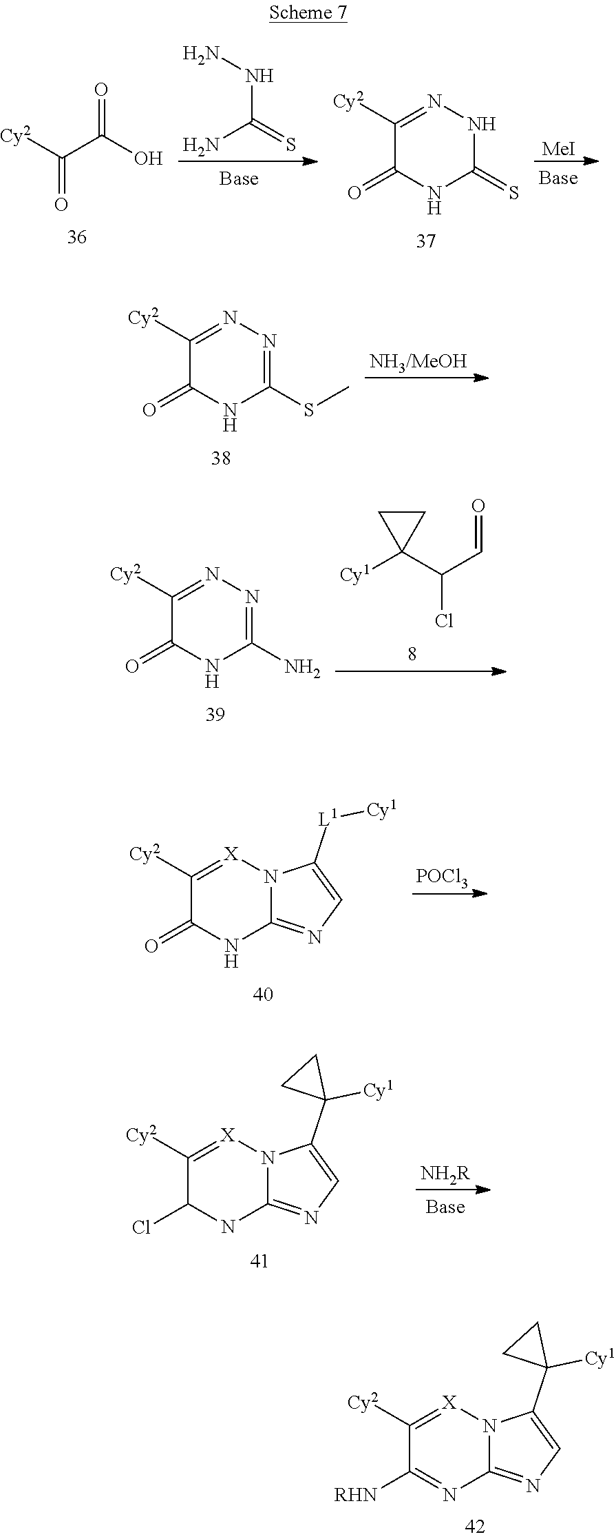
NC(=S)NN.[Cy2]C(C(O)=O)=O.[MeI].C1(=O)NC(=S)NN=C1[Cy2].[NH3/MeOH].C1(=O)NC(SC)=NN=C1[Cy2].[Cy1]C1(C(C=O)Cl)CC1.C1(=O)NC(N)=NN=C1[Cy2].[POCl3].C1(=O)NC2=NC=C([L1][Cy1])N2[X]=C1[Cy2].C1(Cl)NC2=NC=C(C3([Cy1])CC3)N2[X]=C1[Cy2].[NH2R].C1([RHN])=NC2=NC=C(C3([Cy1])CC3)N2[X]=C1[Cy2]
